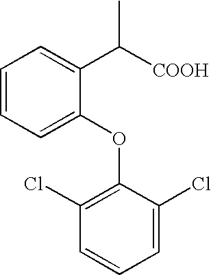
C1=CC=C(OC2=C(Cl)C=CC=C2Cl)C(C([COOH])C)=C1
